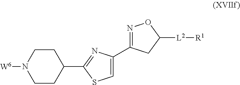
C1CN([W6])CCC1C1=NC(C2=NOC([L2][R1])C2)=CS1
